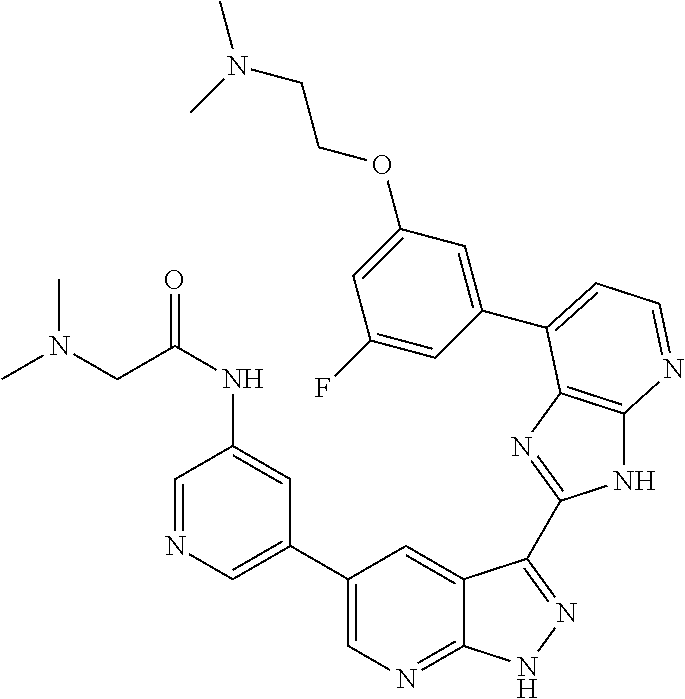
C1(C2=CN=CC(NC(CN(C)C)=O)=C2)=CN=C2C(=C1)C(C1=NC3=C(N1)N=CC=C3C1=CC(OCCN(C)C)=CC(F)=C1)=NN2
